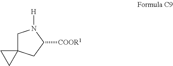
C1C2(CC([COOR1])N1[H])CC2
